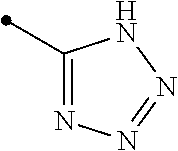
C1(C)=NN=NN1
